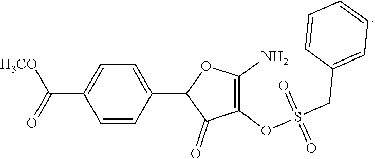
C1=CC(C2C(=O)C(OS(CC3=CC=CC=C3)(=O)=O)=C(N)O2)=CC=C1C(=O)[H3CO]
